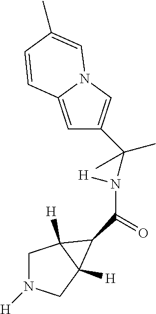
C1N([H])CC2([H])C1([H])C2C(=O)N([H])C(C1=CN2C(=C1)C=CC(C)=C2)(C)C
